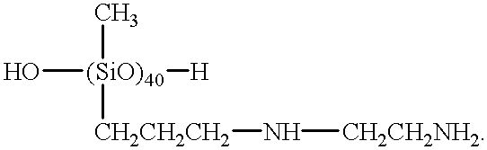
O[(SiO)40]([H])(C)[CH2CH2CH2]N[CH2CH2NH2]
